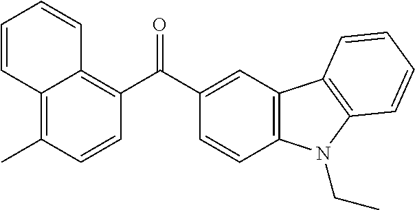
C1(C)=C2C(=C(C(C3=CC4=C(C=C3)N(CC)C3=C4C=CC=C3)=O)C=C1)C=CC=C2
